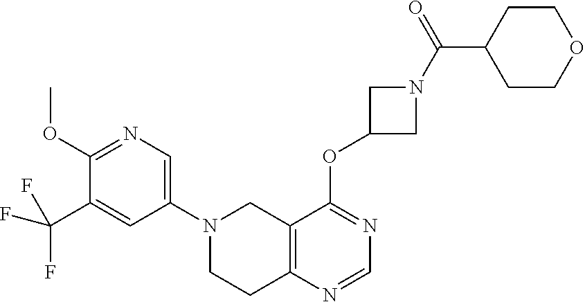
N1(C2=CN=C(OC)C(C(F)(F)F)=C2)CCC2=C(C1)C(OC1CN(C(C3CCOCC3)=O)C1)=NC=N2
